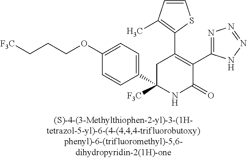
C1=CC(C)=C(C2=C(C3=NN=NN3)C(=O)NC(C3=CC=C(OCCC[F3C])C=C3)([F3C])C2)S1
